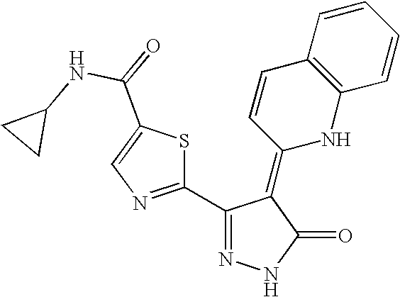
N1=C(C2=NC=C(C(=O)NC3CC3)S2)C(=C2NC3=C(C=C2)C=CC=C3)C(=O)N1
